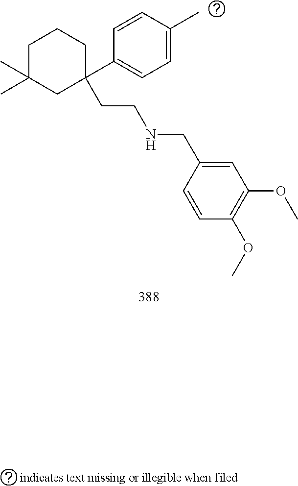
C1C(C)(C)CC(C2=CC=C(C)C=C2)(CCNCC2=CC(OC)=C(OC)C=C2)CC1
